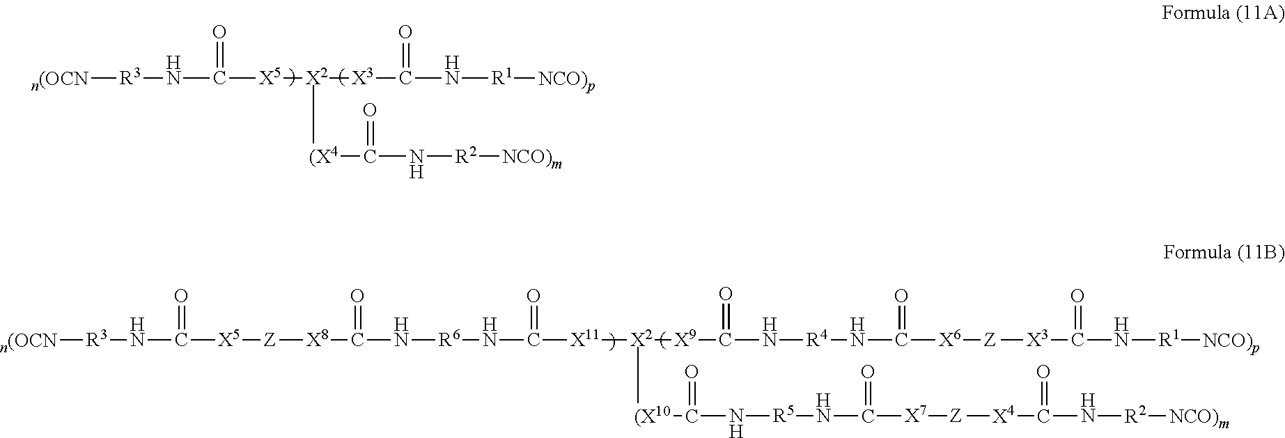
[n(OCN][R3]NC(=O)[X5][X2]([X3]C(N[R1][NCO)p])=O)[(X4]C(N[R2][NCO)m])=O.[n(OCN][R3]NC(=O)[X5][Z][X8]C(=O)N[R6]NC(=O)[X11][X2]([(X10]C(N[R5]NC([X7][Z][X4]C(N[R2][NCO)m])=O)=O)=O)[X9]C(N[R4]NC(=O)[X6][Z][X3]C(=O)N[R1][NCO)p])=O
